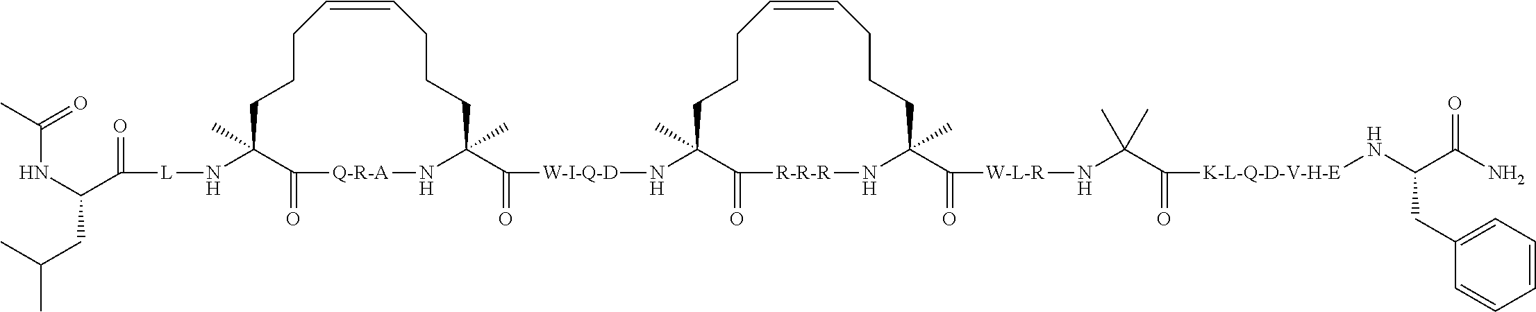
C1CCC=CCCCC(C(=O)[W-I-Q-D]NC2(C)CCCC=CCCCC(C(=O)[W-L-R]NC(C)(C(=O)[K-L-Q-D-V-H-E]NC(C(=O)N)CC3=CC=CC=C3)C)(C)N[R-R-R]C2=O)(C)N[Q-R-A]C(=O)C1(C)N[L]C(C(NC(=O)C)CC(C)C)=O
